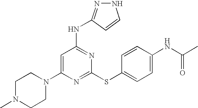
C1N(C)CCN(C2=CC(NC3=NNC=C3)=NC(SC3=CC=C(NC(=O)C)C=C3)=N2)C1
